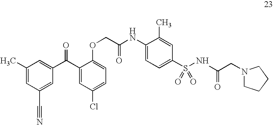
C1(C)=CC(C#N)=CC(C(C2=CC(Cl)=CC=C2OCC(NC2=CC=C(S(NC(=O)CN3CCCC3)(=O)=O)C=C2C)=O)=O)=C1
